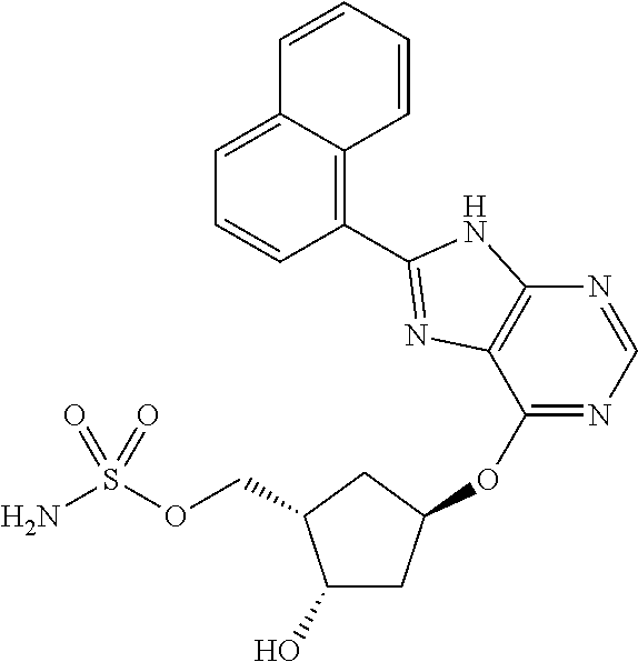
C1(O)CC(OC2=NC=NC3=C2N=C(C2=C4C(=CC=C2)C=CC=C4)N3)CC1COS(N)(=O)=O
